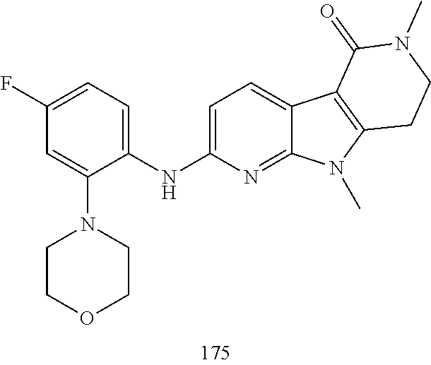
C1(F)=CC=C(NC2=CC=C3C(=N2)N(C)C2=C3C(=O)N(C)CC2)C(N2CCOCC2)=C1
